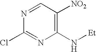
C1(Cl)=NC(N[Et])=C([NO2])C=N1
